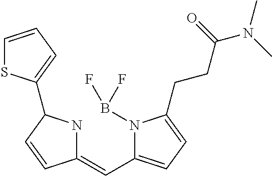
C1(=CC2=CC=C(CCC(N(C)C)=O)N2B(F)F)NC(C2=CC=CS2)C=C1
